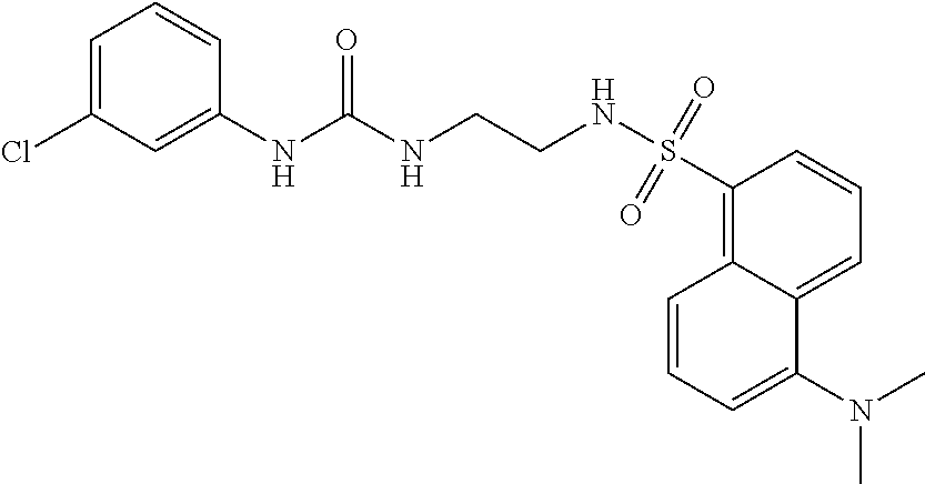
C12=CC=CC(S(NCCNC(NC3=CC(Cl)=CC=C3)=O)(=O)=O)=C1C=CC=C2N(C)C
